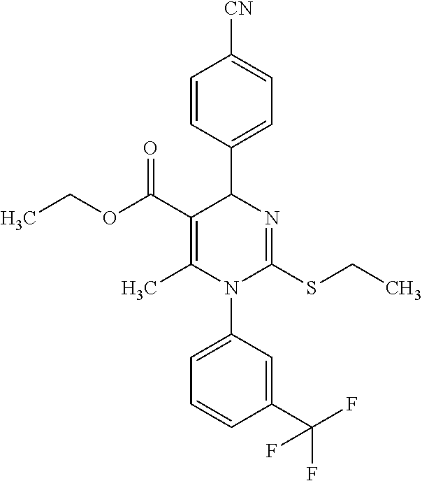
C1=CC(C2C(C(=O)OCC)=C(C)N(C3=CC=CC(C(F)(F)F)=C3)C(SCC)=N2)=CC=C1[CN]
